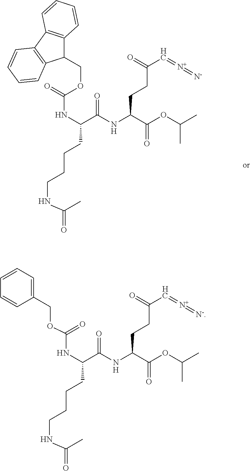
[H].C(NC(=O)OCC1=CC=CC=C1)(C(NC(C(OC(C)C)=O)CCC(=O)C=[N+]=[N-])=O)CCCCNC(C)=O.[H].C(NC(OCC1C2=C(C3=C1C=CC=C3)C=CC=C2)=O)(C(NC(C(OC(C)C)=O)CCC(=O)C=[N+]=[N-])=O)CCCCNC(C)=O
